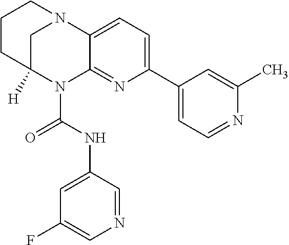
C1CC2([H])CN(C1)C1=CC=C(C3=CC=NC(C)=C3)N=C1N2C(NC1=CC(F)=CN=C1)=O
